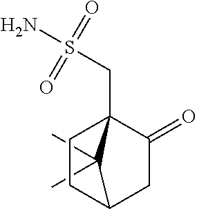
C1(C)(C)C2CCC1(CS(N)(=O)=O)C(=O)C2
